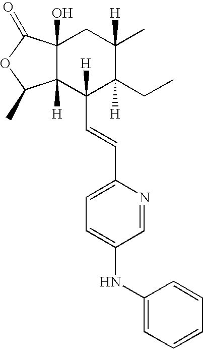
C12([H])C(O)(C(=O)OC1C)CC(C)([H])C(CC)([H])C2(C=CC1=CC=C(NC2=CC=CC=C2)C=N1)[H]
